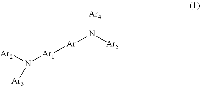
[Ar4]N([Ar5])[Ar][Ar1]N([Ar2])[Ar3]
